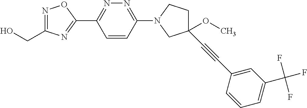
OCC1=NOC(C2=NN=C(N3CCC(OC)(C#CC4=CC(C(F)(F)F)=CC=C4)C3)C=C2)=N1
